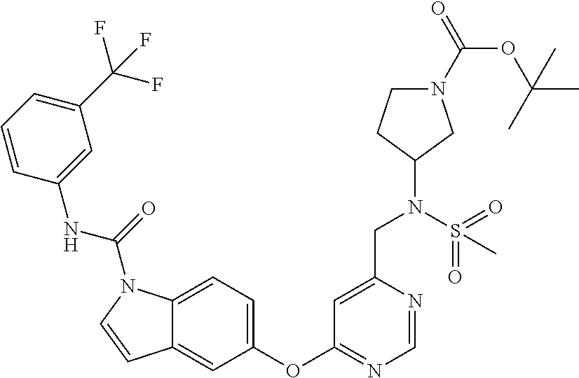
C1=NC(CN(C2CN(C(=O)OC(C)(C)C)CC2)S(=O)(=O)C)=CC(OC2=CC=C3C(=C2)C=CN3C(=O)NC2=CC(C(F)(F)F)=CC=C2)=N1
